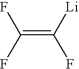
C([Li])(F)=C(F)F
